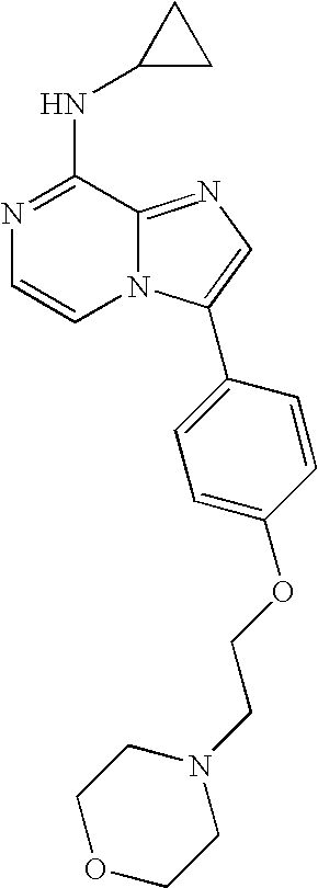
N1=C(NC2CC2)C2=NC=C(C3=CC=C(OCCN4CCOCC4)C=C3)N2C=C1
